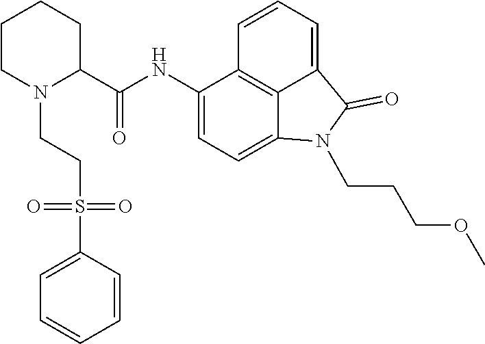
C1(NC(C2CCCCN2CCS(C2=CC=CC=C2)(=O)=O)=O)=CC=C2C3=C1C=CC=C3C(=O)N2CCCOC
